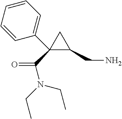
C1(C(=O)N(CC)CC)(C2=CC=CC=C2)C(CN)C1
